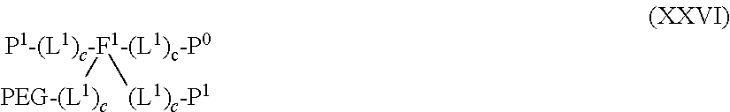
[P1-(L1)c-F1-(L1)c-P0]([(L1)c-P1])[PEG-(L1)c]
